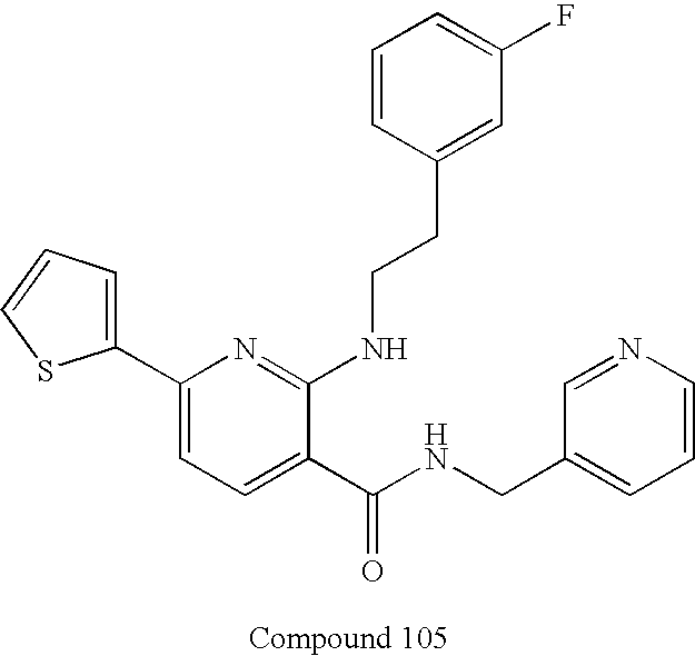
C1(C2=CC=C(C(NCC3=CC=CN=C3)=O)C(NCCC3=CC(F)=CC=C3)=N2)=CC=CS1
